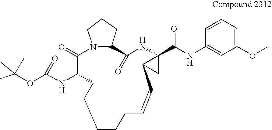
C1CCC=CC2CC2(C(=O)NC2=CC(OC)=CC=C2)NC(=O)C2CCCN2C(=O)C(NC(OC(C)(C)C)=O)CC1
